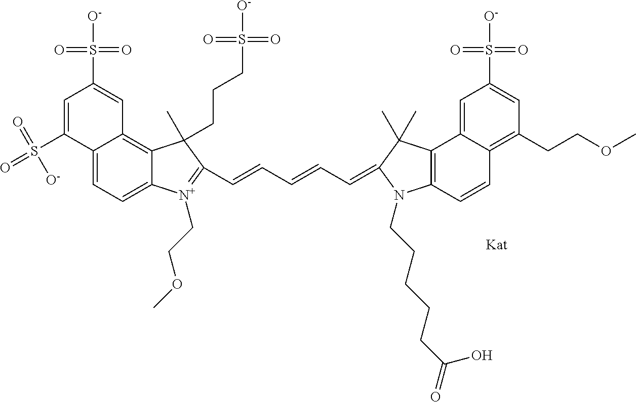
C(=CC=CC=C1C(C)(C)C2=C(C=CC3=C(CCOC)C=C(S(=O)(=O)[O-])C=C32)N1CCCCCC(=O)O)C1=[N+](CCOC)C2=CC=C3C(=C2C1(C)CCCS(=O)(=O)[O-])C=C(S(=O)(=O)[O-])C=C3S(=O)([O-])=O
